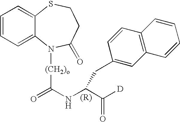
C1=CC=C2C(=C1)SCCC(=O)N2[(CH2)o]C(=O)NC(C([D])=O)CC1=CC2=C(C=C1)C=CC=C2
